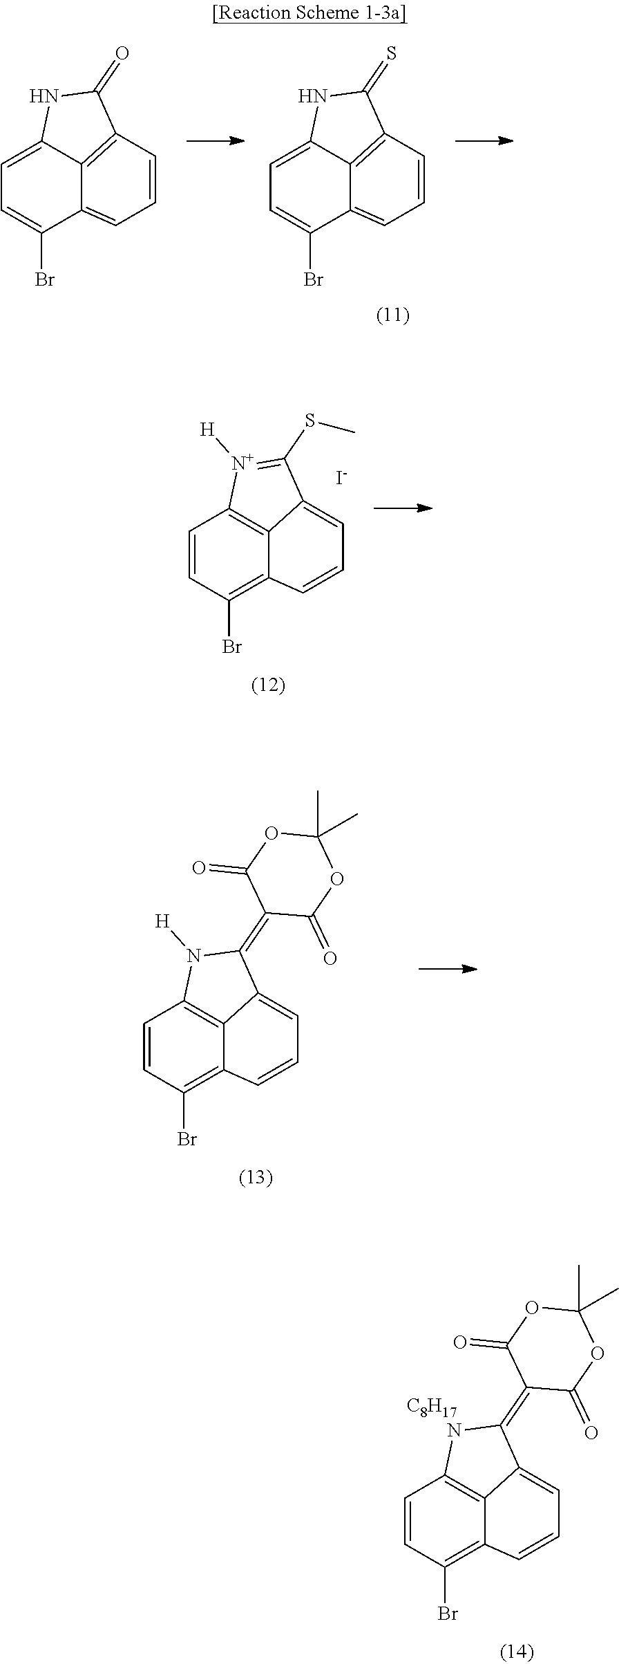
C12=C3C(=CC=CC3=C(Br)C=C1)C(=C1C(=O)OC(C)(C)OC1=O)N2.[C8H17].C12=CC=C(Br)C3=CC=CC(=C13)C(=O)N2.C12=CC=C(Br)C3=CC=CC(=C13)C(=S)N2.C12=C3C(=CC=CC3=C(Br)C=C1)C(SC)=[N+]2[H].[I-].C12=C3C(=CC=CC3=C(Br)C=C1)C(=C1C(=O)OC(C)(C)OC1=O)N2[H]
